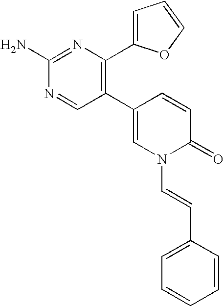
C1(C2=C(C3=CC=CO3)N=C(N)N=C2)=CN(C=CC2=CC=CC=C2)C(=O)C=C1
